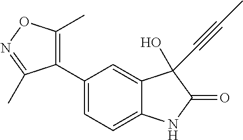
C1(C2=CC=C3C(=C2)C(C#CC)(O)C(=O)N3)=C(C)ON=C1C
